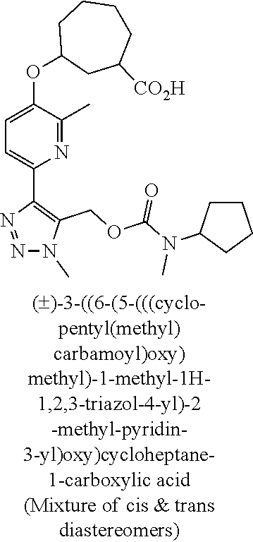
N1=C(C)C(OC2CC([CO2H])CCCC2)=CC=C1C1=C(COC(N(C2CCCC2)C)=O)N(C)N=N1
